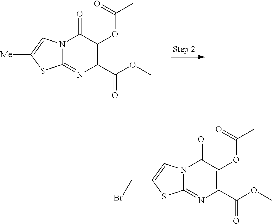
C12=NC(C(OC)=O)=C(OC(C)=O)C(=O)N1C=C([Me])S2.C12=NC(C(OC)=O)=C(OC(C)=O)C(=O)N1C=C(CBr)S2
